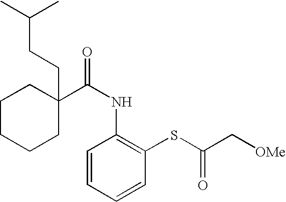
C1CCCC(C(NC2=C(SC(C[OMe])=O)C=CC=C2)=O)(CCC(C)C)C1
